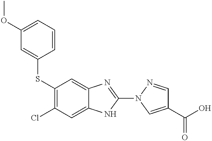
S(C1=C(Cl)C=C2C(=C1)N=C(N1C=C(C(=O)O)C=N1)N2)C1=CC(OC)=CC=C1
